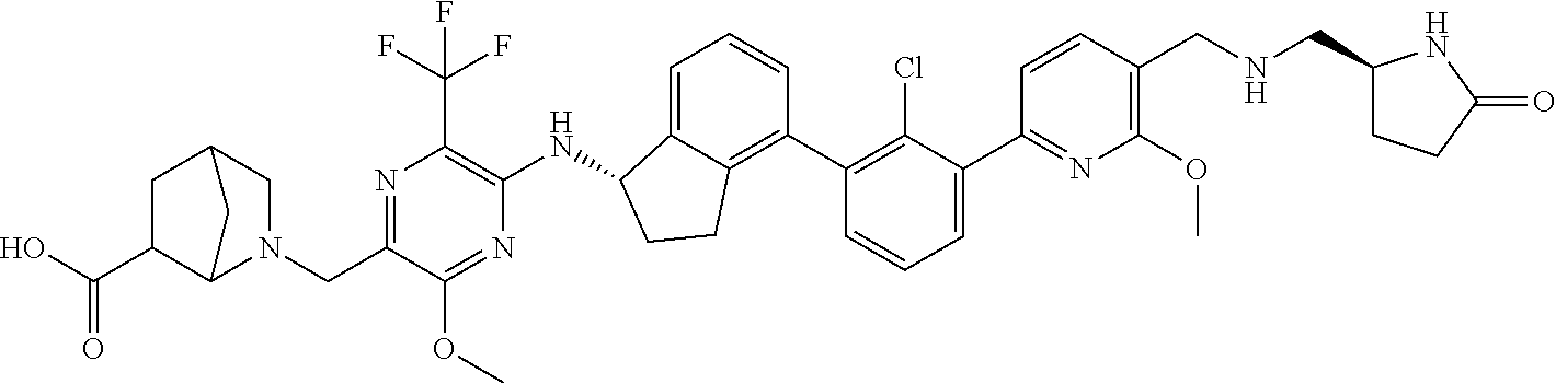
N1=C(CN2CC3CC(C(O)=O)C2C3)C(OC)=NC(NC2C3=CC=CC(C4=C(Cl)C(C5=NC(OC)=C(CNCC6CCC(=O)N6)C=C5)=CC=C4)=C3CC2)=C1C(F)(F)F
